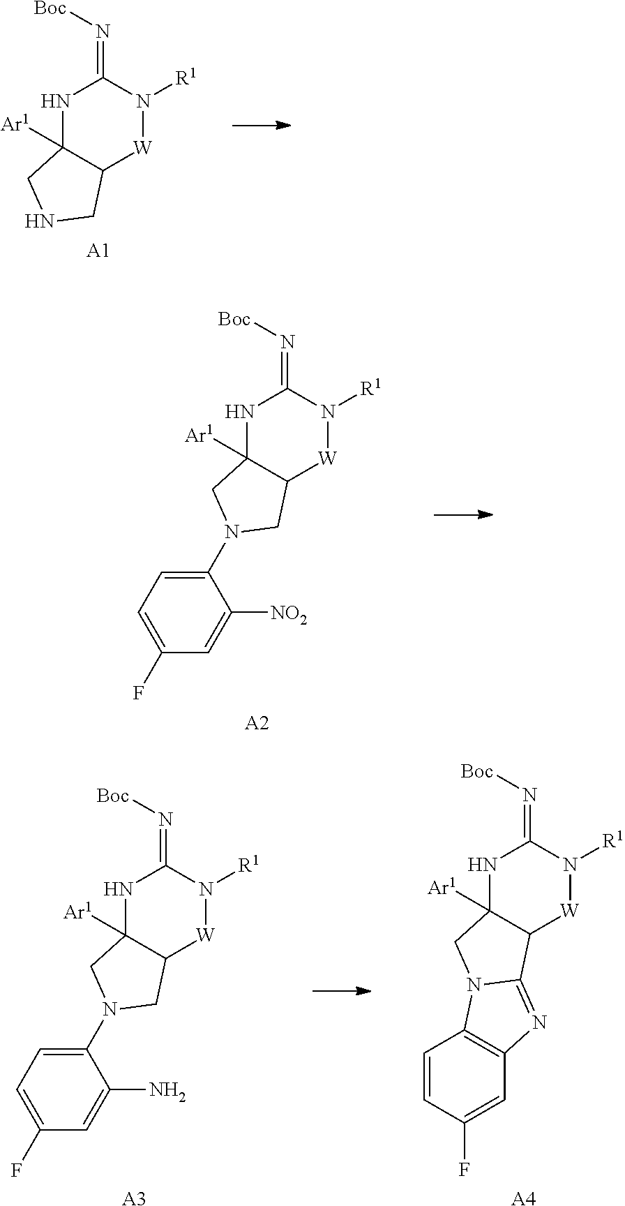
N1C2([Ar1])C([W]N([R1])C1=N[Boc])CNC2.[A1].N1C2([Ar1])C([W]N([R1])C1=N[Boc])CN(C1=CC=C(F)C=C1[NO2])C2.[A2].N1C2([Ar1])C([W]N([R1])C1=N[Boc])CN(C1=CC=C(F)C=C1N)C2.[A3].N1C2([Ar1])C([W]N([R1])C1=N[Boc])C1=NC3=C(N1C2)C=CC(F)=C3.[A4]
